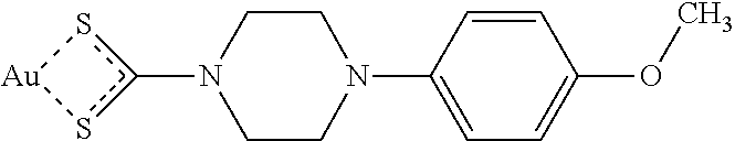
c1(N2CCN(C3=CC=C(OC)C=C3)CC2)s[Au]s1
